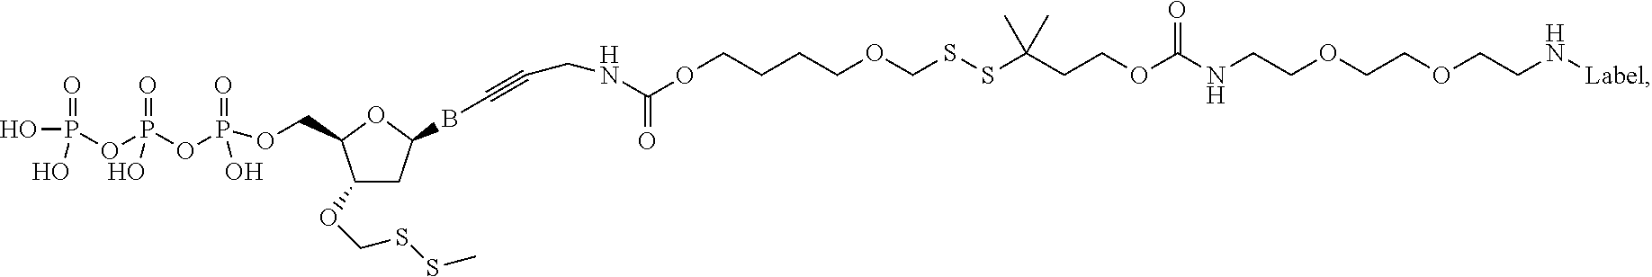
P(OP(OP(OCC1C(OCSSC)CC(BC#CCNC(OCCCCOCSSC(CCOC(NCCOCCOCCN[Label])=O)(C)C)=O)O1)(=O)O)(O)=O)(O)(=O)O
